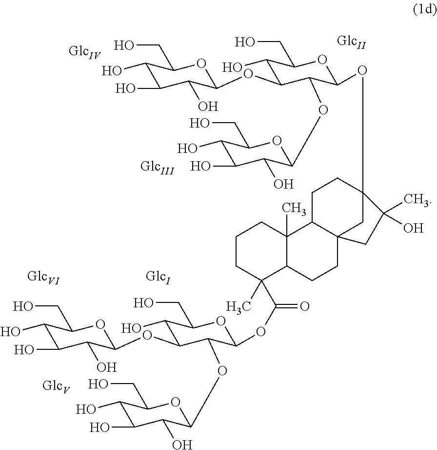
C1(O)C(O)C(O)C(OC2C(O)C(CO)OC(OC(=O)C3(C)C4C(C)(CCC3)C3CCC5(OC6C(OC7C(O)C(O)C(O)C(CO)O7)C(OC7C(O)C(O)C(O)C(CO)O7)C(O)C(CO)O6)CC3(CC4)CC5(C)O)C2OC2C(O)C(O)C(O)C(CO)O2)OC1CO
